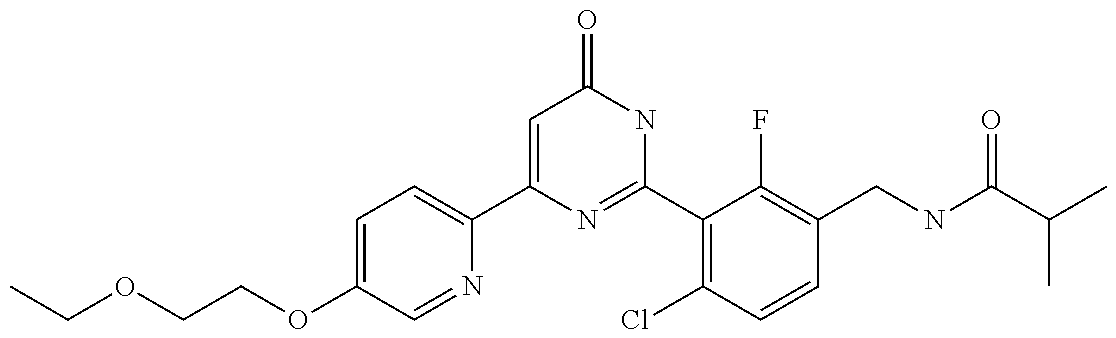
C1(C2=CC=C(OCCOCC)C=N2)=CC(=O)NC(C2=C(Cl)C=CC(CNC(C(C)C)=O)=C2F)=N1
